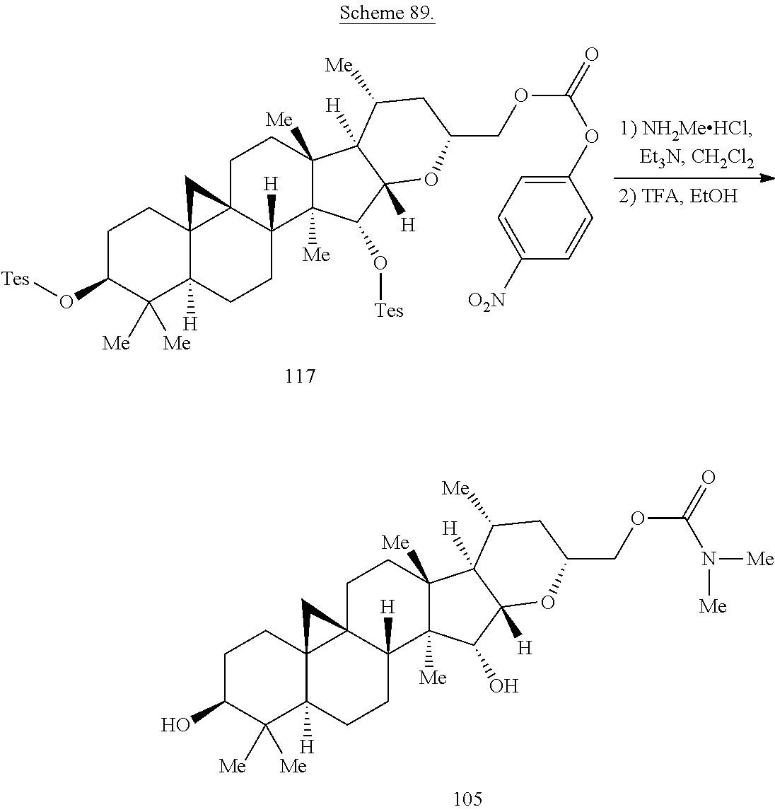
C1C(O)C([Me])([Me])C2([H])C3(C1)C1(C([H])(CC2)C2([Me])C([Me])(CC1)C1([H])C([H])(C2O)OC(COC(=O)N([Me])[Me])CC1[Me])C3.C1C(O[Tes])C([Me])([Me])C2([H])C3(C1)C1(C([H])(CC2)C2([Me])C([Me])(CC1)C1([H])C([H])(C2O[Tes])OC(COC(=O)OC2=CC=C([O2N])C=C2)CC1[Me])C3
